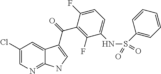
C12=NC=C(Cl)C=C1C(C(=O)C1=C(F)C(NS(C3=CC=CC=C3)(=O)=O)=CC=C1F)=CN2
